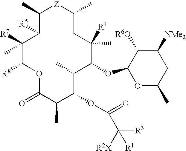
C1([R7])(C)C([R8])OC(=O)C(C)C(OC(=O)C([R3])([R2X])[R1])C(C)C(OC2C([R6O])C([NMe2])CC(C)O2)C([R4])(C)CC(C)[Z]C(C)C1[R5]
